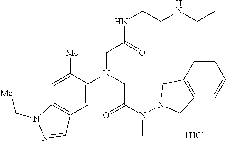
C12=C(C=C(N(CC(N(N3CC4=C(C3)C=CC=C4)C)=O)CC(NCCNCC)=O)C([Me])=C1)C=NN2C[Me]
